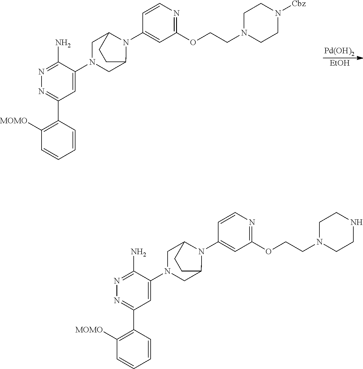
C1N(CCOC2=NC=CC(N3C4CN(C5=CC(C6=C([MOMO])C=CC=C6)=NN=C5N)CC3CC4)=C2)CCNC1.C1N(CCOC2=NC=CC(N3C4CN(C5=CC(C6=C([MOMO])C=CC=C6)=NN=C5N)CC3CC4)=C2)CCN([Cbz])C1.[EtOH].[Pd(OH)2]
